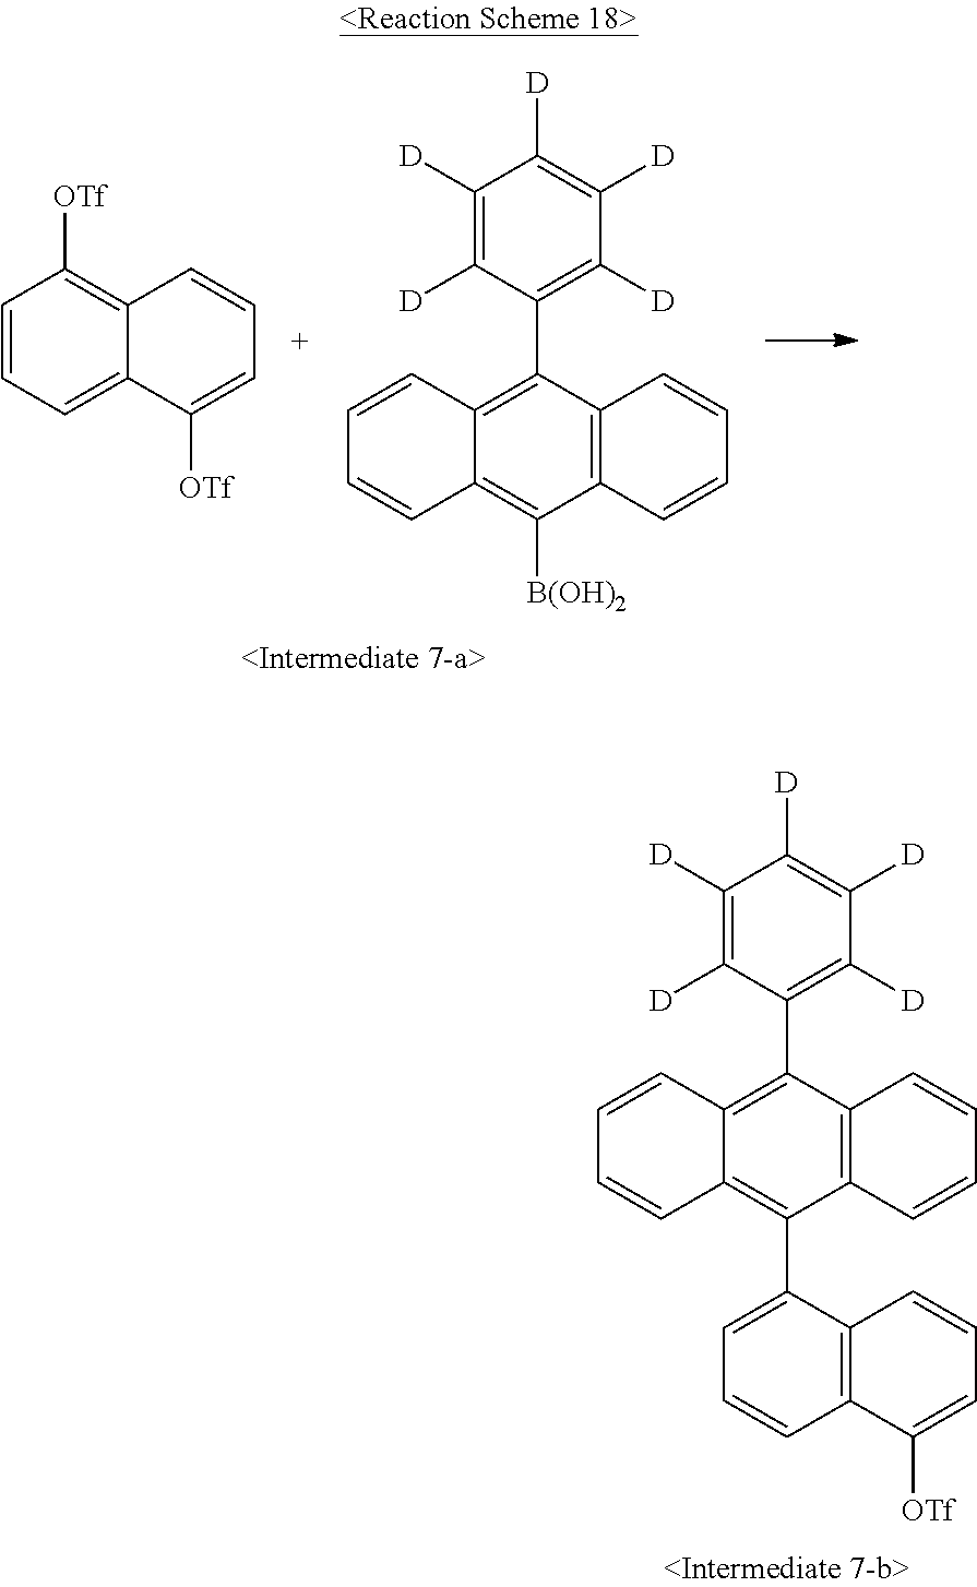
C1=CC=C2C(=C1[OTf])C=CC=C2[OTf].C12=C(C3=C([D])C([D])=C([D])C([D])=C3[D])C3=C(C([B(OH)2])=C1C=CC=C2)C=CC=C3.C12=C(C3=C([D])C([D])=C([D])C([D])=C3[D])C3=C(C(C4=CC=CC5=C4C=CC=C5[OTf])=C1C=CC=C2)C=CC=C3
